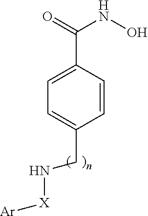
C1(C(NO)=O)=CC=C(CN[X][Ar])C=C1
